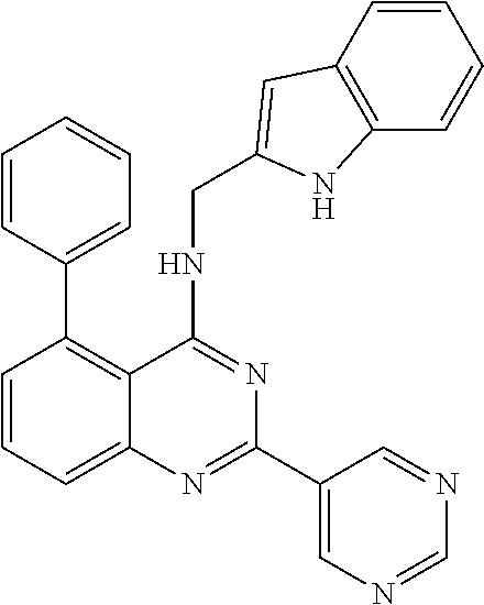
C1=CC=C2C(=C1C1=CC=CC=C1)C(NCC1=CC3=C(C=CC=C3)N1)=NC(C1=CN=CN=C1)=N2
